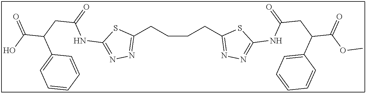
C1(CCCCC2=NN=C(NC(CC(C(OC)=O)C3=CC=CC=C3)=O)S2)=NN=C(NC(=O)CC(C(O)=O)C2=CC=CC=C2)S1
